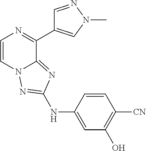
C1=CN2C(=NC(NC3=CC(O)=C([CN])C=C3)=N2)C(C2=CN(C)N=C2)=N1
